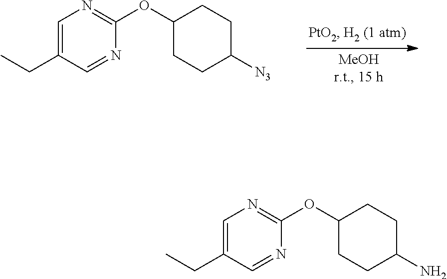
C1=C(CC)C=NC(OC2CCC([N3])CC2)=N1.C1=C(CC)C=NC(OC2CCC(N)CC2)=N1
